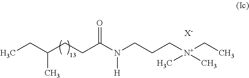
CCC(CCC(N(CCC[N+](CC)(C)C)[H])=O)C.[X-]
